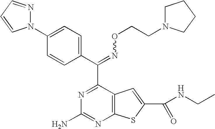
C(=NOCCN1CCCC1)(C1=NC(N)=NC2=C1C=C(C(NCC)=O)S2)C1=CC=C(N2N=CC=C2)C=C1
